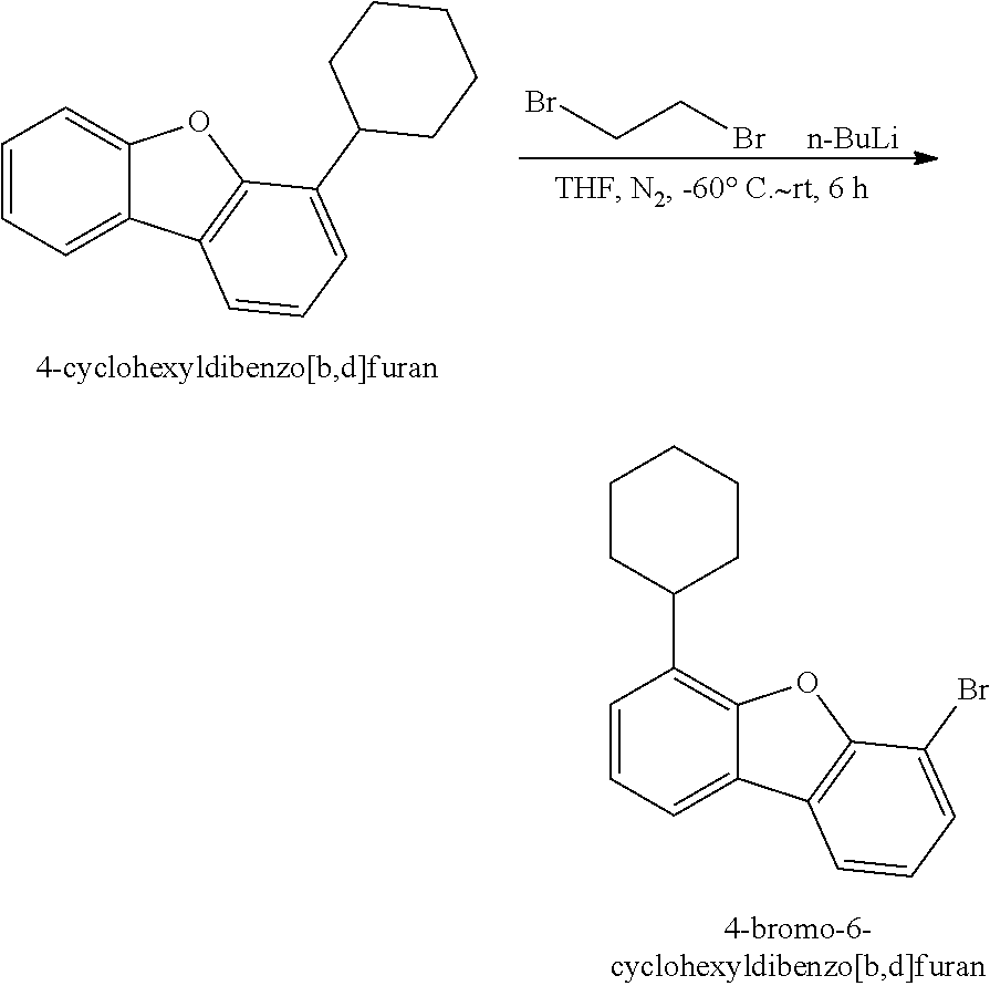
BrCCBr.[n-BuLi].C1=CC=C2C(=C1)OC1=C2C=CC=C1C1CCCCC1.C1CC(C2=C3C(=CC=C2)C2=C(O3)C(Br)=CC=C2)CCC1
